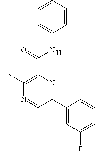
C1=CC=CC=C1NC(C1=C(N)N=CC(C2=CC(F)=CC=C2)=N1)=O.[H].[H]
